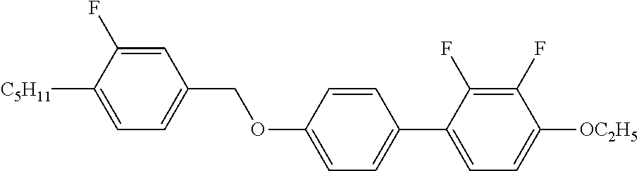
C1=C(F)C([C5H11])=CC=C1COC1=CC=C(C2=CC=C([OC2H5])C(F)=C2F)C=C1
